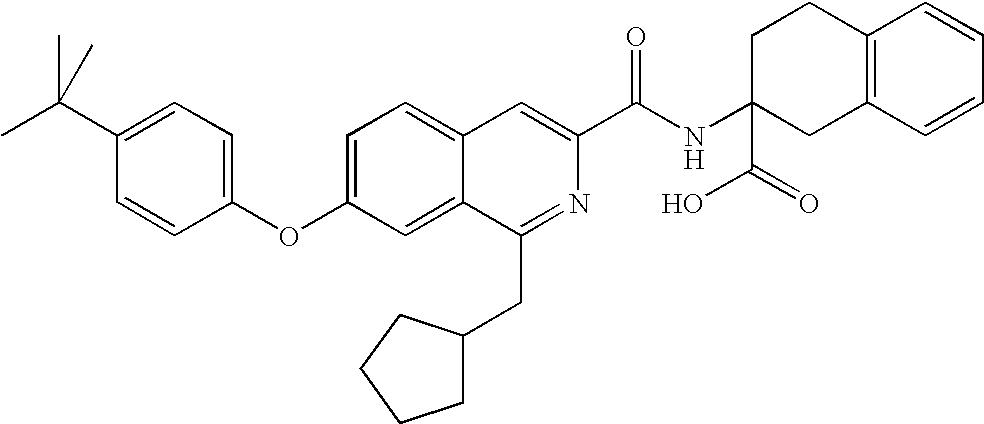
C1=C2C(=CC(OC3=CC=C(C(C)(C)C)C=C3)=C1)C(CC1CCCC1)=NC(C(NC1(C(=O)O)CC3=C(CC1)C=CC=C3)=O)=C2
